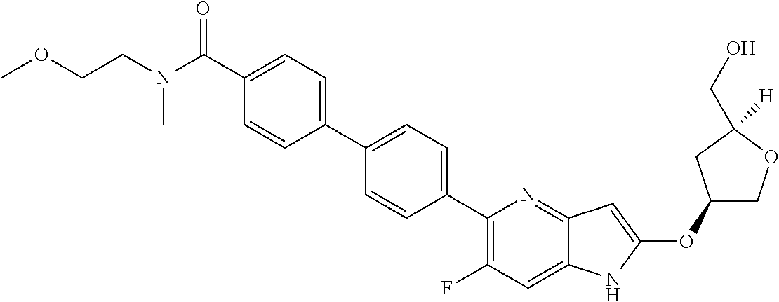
C1(OC2=CC3=NC(C4=CC=C(C5=CC=C(C(N(CCOC)C)=O)C=C5)C=C4)=C(F)C=C3N2)COC([H])(CO)C1
